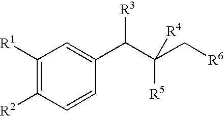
C1([R1])=C([R2])C=CC(C([R3])C([R5])(C[R6])[R4])=C1
